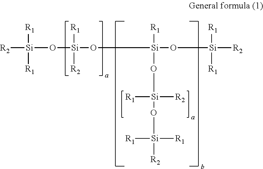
[R2][Si](O[Si](O[Si](O[Si]([R2])([R1])[R1])([R1])O[Si](O[Si]([R2])([R1])[R1])([R1])[R2])([R1])[R2])([R1])[R1]
